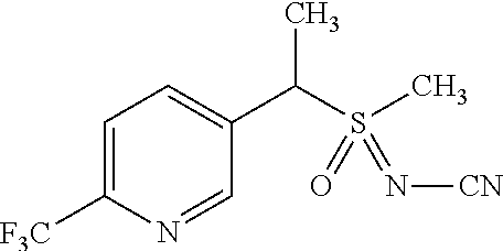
C1=C([F3C])N=CC(C(S(C)(=O)=N[CN])C)=C1
